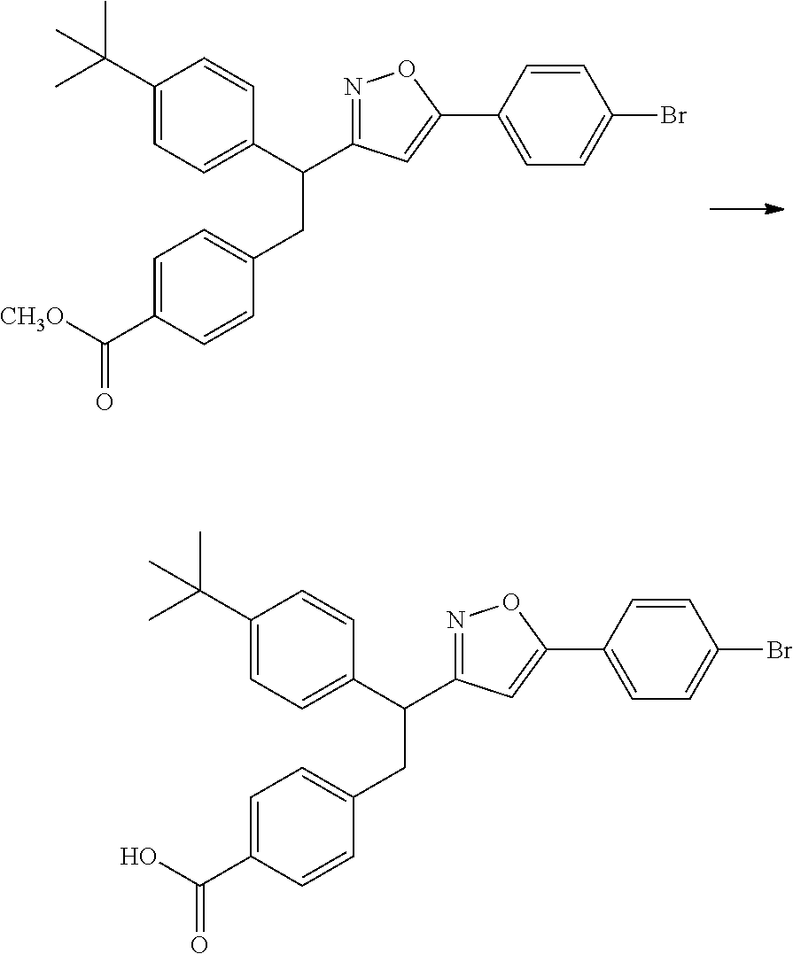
C1(C(C)(C)C)=CC=C(C(CC2=CC=C(C([CH3O])=O)C=C2)C2=NOC(C3=CC=C(Br)C=C3)=C2)C=C1.C1(C(C)(C)C)=CC=C(C(CC2=CC=C(C(O)=O)C=C2)C2=NOC(C3=CC=C(Br)C=C3)=C2)C=C1
